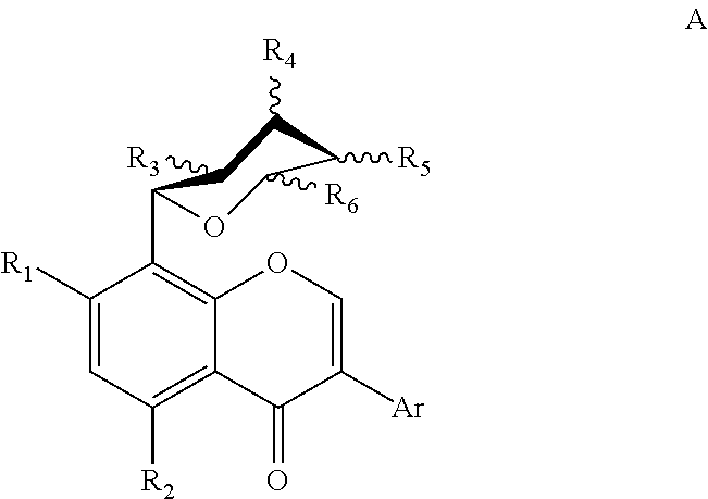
C1([R1])=CC([R2])=C2C(=C1C1OC([R6])C([R5])C([R4])C1[R3])OC=C([Ar])C2=O
